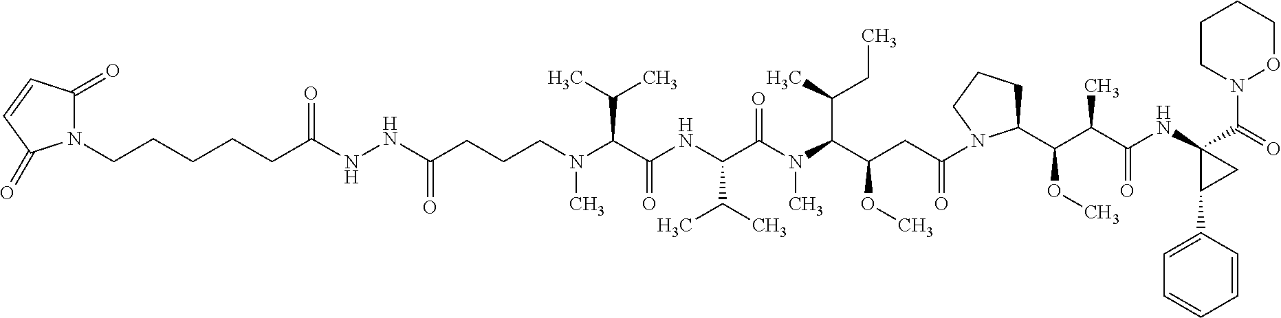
C(C(NC(C(N(C(C(CC(=O)N1C(C(C(C(NC2(C(=O)N3OCCCC3)C(C3=CC=CC=C3)C2)=O)C)OC)CCC1)OC)C(C)CC)C)=O)C(C)C)=O)(C(C)C)N(C)CCCC(NNC(CCCCCN1C(=O)C=CC1=O)=O)=O
